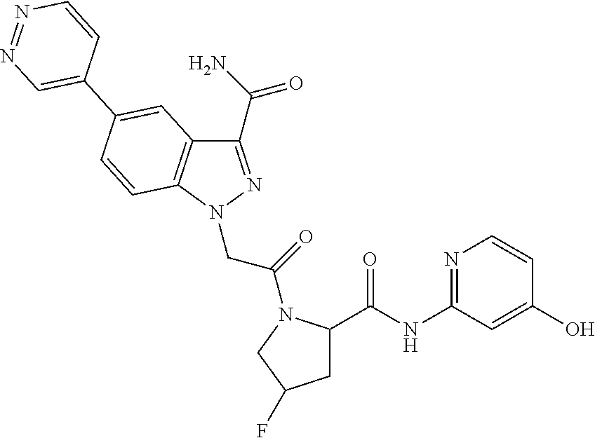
C1(C(N)=O)=NN(CC(=O)N2C(C(=O)NC3=NC=CC(O)=C3)CC(F)C2)C2=C1C=C(C1=CN=NC=C1)C=C2
